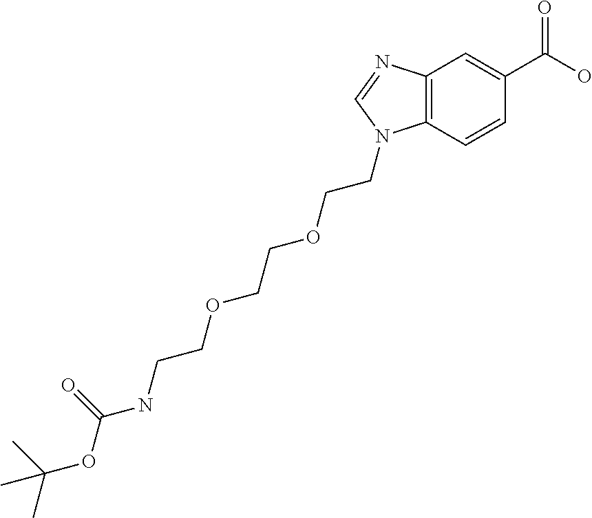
C12=C(C=CC(C(O)=O)=C1)N(CCOCCOCCNC(OC(C)(C)C)=O)C=N2
